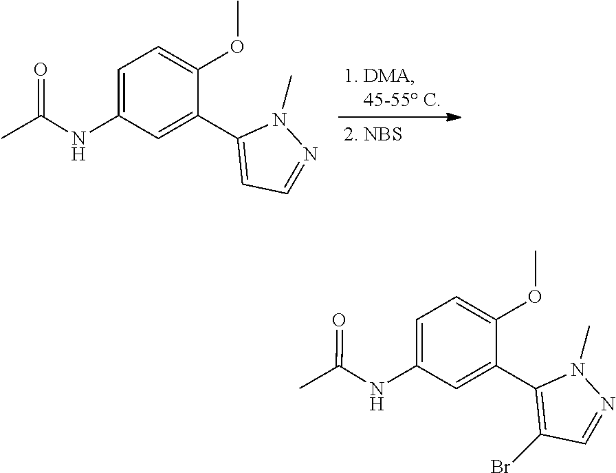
CC(NC1=CC=C(OC)C(C2=C(Br)C=NN2C)=C1)=O.CC(NC1=CC=C(OC)C(C2=CC=NN2C)=C1)=O
